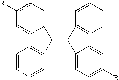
C1(C(=C(C2=CC=CC=C2)C2=CC=C([R])C=C2)C2=CC=CC=C2)=CC=C([R])C=C1
